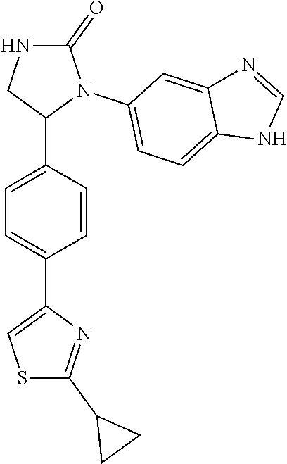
C1=C(C2N(C3=CC=C4C(=C3)N=CN4)C(=O)NC2)C=CC(C2=CSC(C3CC3)=N2)=C1
